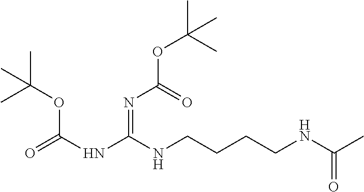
N(C(NCCCCNC(C)=O)=NC(OC(C)(C)C)=O)C(OC(C)(C)C)=O
